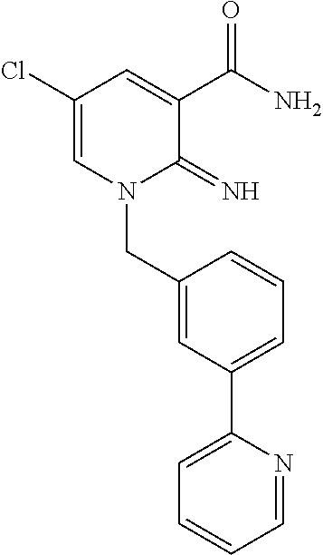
C1(Cl)=CN(CC2=CC(C3=CC=CC=N3)=CC=C2)C(=N)C(C(N)=O)=C1
